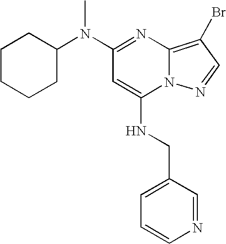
C1(N(C2CCCCC2)C)=NC2=C(Br)C=NN2C(NCC2=CC=CN=C2)=C1
